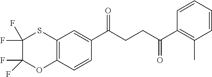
C1(C(CCC(C2=C(C)C=CC=C2)=O)=O)=CC2=C(C=C1)OC(F)(F)C(F)(F)S2
